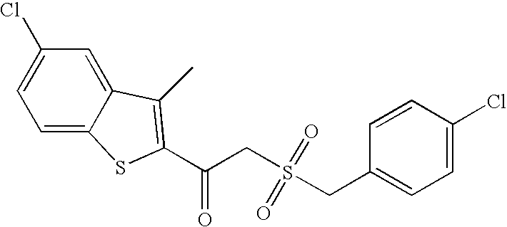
C1=C2C(=CC(Cl)=C1)C(C)=C(C(CS(=O)(=O)CC1=CC=C(Cl)C=C1)=O)S2
